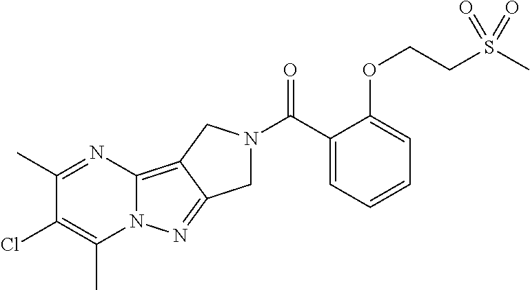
C1(C)=NC2=C3C(=NN2C(C)=C1Cl)CN(C(C1=CC=CC=C1OCCS(C)(=O)=O)=O)C3
